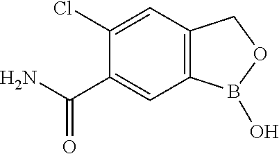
C12=C(C=C(Cl)C(C(N)=O)=C1)COB2O
